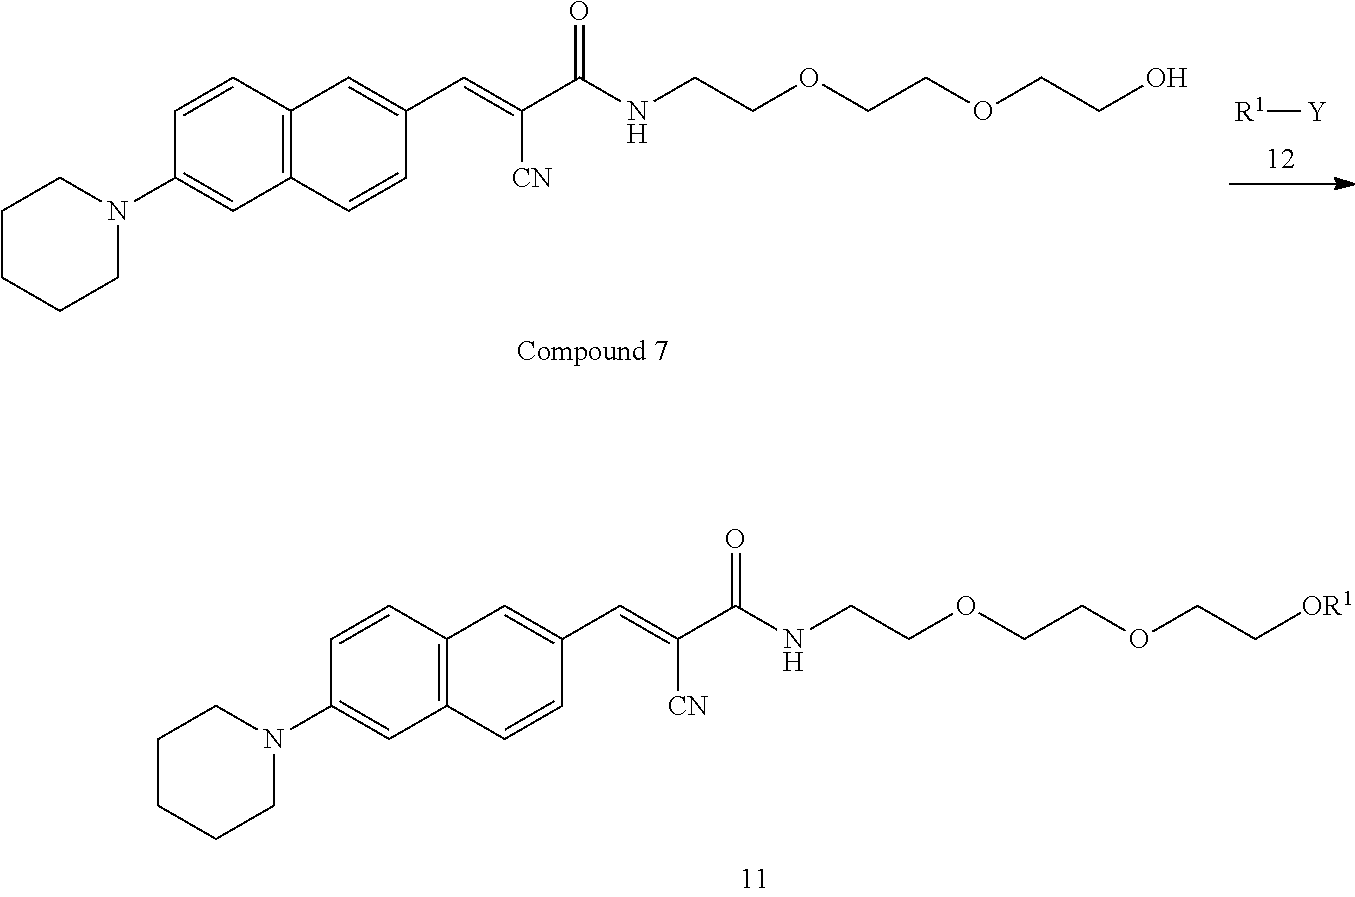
C1CCCN(C2=CC3=C(C=C2)C=C(C=C(C(NCCOCCOCC[OR1])=O)[CN])C=C3)C1.C1CCCN(C2=CC3=C(C=C2)C=C(C=C(C(NCCOCCOCCO)=O)[CN])C=C3)C1.[R1][Y]
